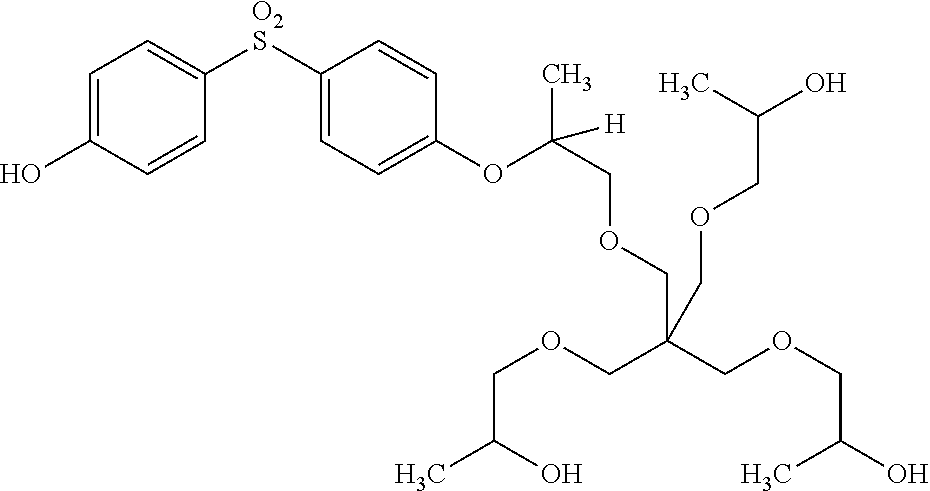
C1=C(O)C=CC([O2S]C2=CC=C(OC(C)(COCC(COCC(O)C)(COCC(C)O)COCC(O)C)[H])C=C2)=C1
